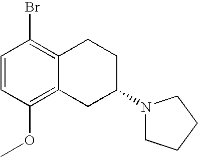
C1=CC(OC)=C2C(=C1Br)CCC(N1CCCC1)C2
